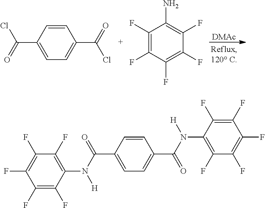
[DMAc].C1=CC(C(Cl)=O)=CC=C1C(=O)Cl.C1(F)=C(F)C(F)=C(F)C(F)=C1N.C1=CC(C(N([H])C2=C(F)C(F)=C(F)C(F)=C2F)=O)=CC=C1C(=O)N([H])C1=C(F)C(F)=C(F)C(F)=C1F
